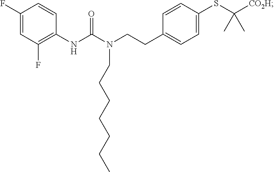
C1(F)=CC(F)=C(NC(N(CCC2=CC=C(SC([CO2H])(C)C)C=C2)CCCCCCC)=O)C=C1
